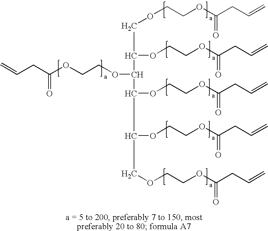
C=CCC(=O)OCCOC(C(COCCOC(CC=C)=O)OCCOC(=O)CC=C)C(C(COCCOC(CC=C)=O)OCCOC(CC=C)=O)OCCOC(CC=C)=O
